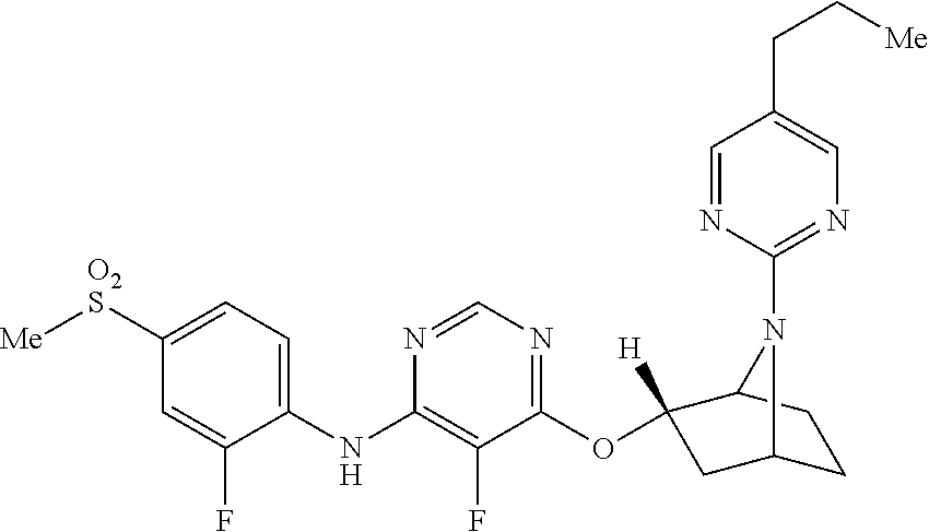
C1(NC2=C(F)C(OC3([H])CC4CCC3N4C3=NC=C(CC[Me])C=N3)=NC=N2)=CC=C([O2S][Me])C=C1F
